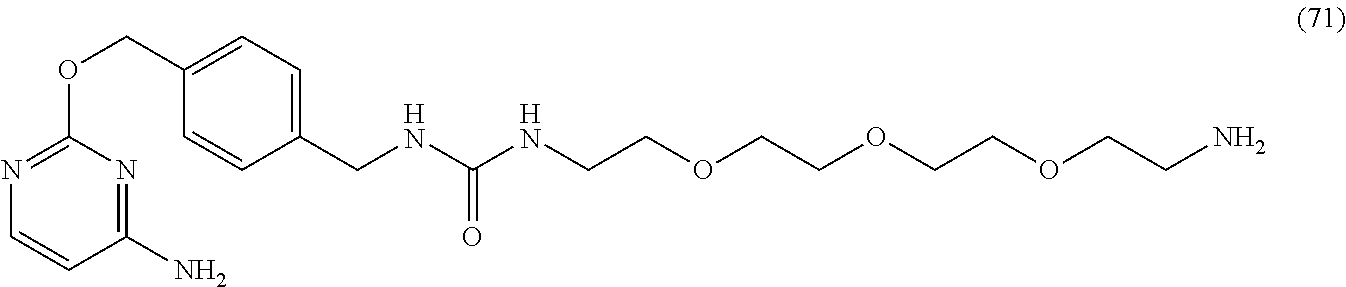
C1(N)=NC(OCC2=CC=C(CNC(NCCOCCOCCOCCN)=O)C=C2)=NC=C1
